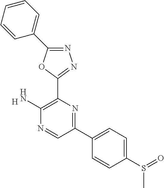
[H].C1(N)=C(C2=NN=C(C3=CC=CC=C3)O2)N=C(C2=CC=C(S(C)=O)C=C2)C=N1
